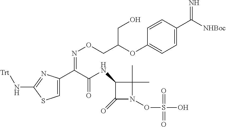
C1=C(C(C(NC2C(=O)N(OS(O)(=O)=O)C2(C)C)=O)=NOCC(OC2=CC=C(C([NHBoc])=N)C=C2)CO)N=C(N[Trt])S1
